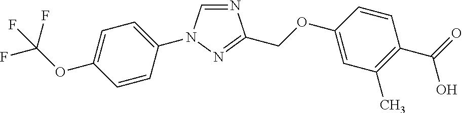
N1=CN(C2=CC=C(OC(F)(F)F)C=C2)N=C1COC1=CC(C)=C(C(=O)O)C=C1
